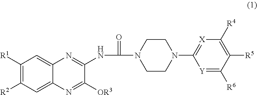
C12=CC([R1])=C([R2])C=C1N=C([OR3])C(NC(N1CCN(C3=[X]C([R4])=C([R5])C([R6])=[Y]3)CC1)=O)=N2
